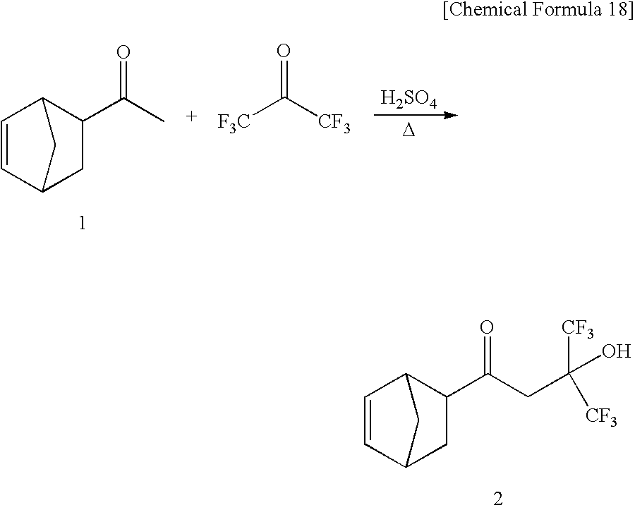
C1=CC2C(C(CC([CF3])([CF3])O)=O)CC1C2.C1=CC2C(C(C)=O)CC1C2.[H2SO4].[D].[F3C]C([CF3])=O
